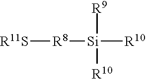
[R11S][R8][Si]([R9])([R10])[R10]
